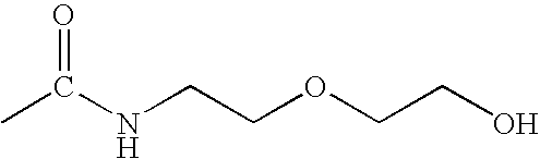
CC(NCCOCCO)=O
